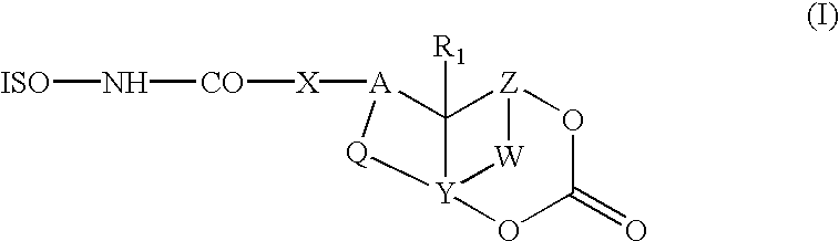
[ISO]N[CO][X][A]1C2([R1])[Z]3OC(=O)O[Y]2([Q]1)[W]3
